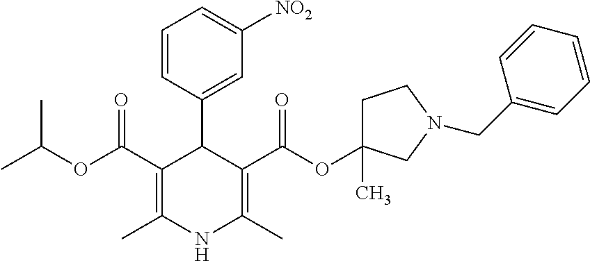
C1=CC(C2C(C(OC(C)C)=O)=C(C)NC(C)=C2C(OC2(C)CCN(CC3=CC=CC=C3)C2)=O)=CC([NO2])=C1
